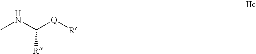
CNC([Q][R])[R]
